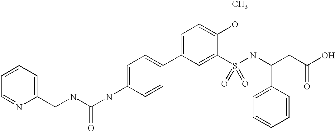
C1(CNC(NC2=CC=C(C3=CC=C(OC)C(S(=O)(NC(C4=CC=CC=C4)CC(O)=O)=O)=C3)C=C2)=O)=CC=CC=N1
